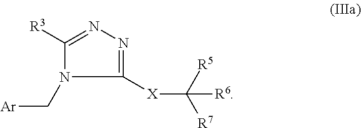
C1([R3])=NN=C([X]C([R7])([R5])[R6])N1C[Ar]
